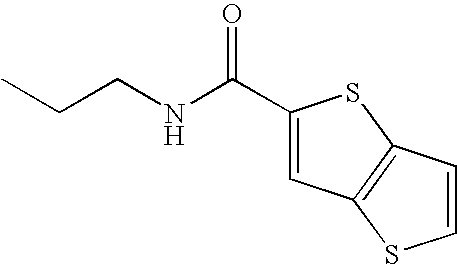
C(CNC(C1=CC2=C(S1)C=CS2)=O)C
